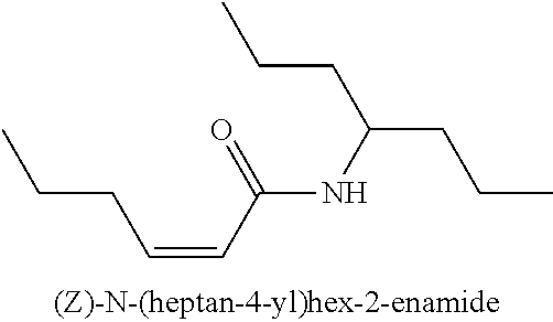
C(C(NC(CCC)CCC)=O)=CCCC
